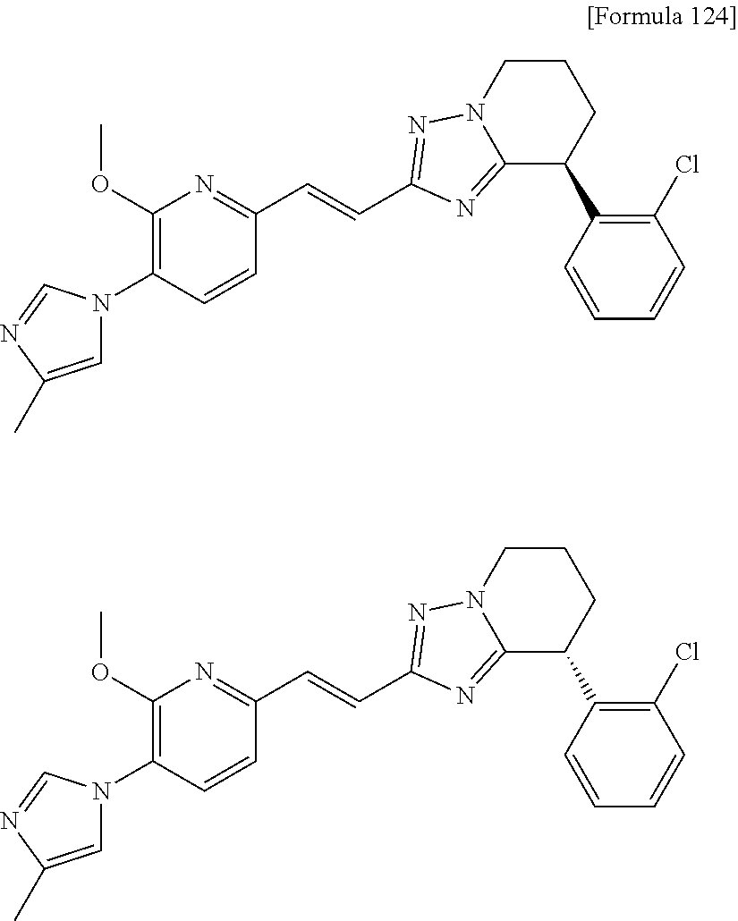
C1(OC)=C(N2C=C(C)N=C2)C=CC(C=CC2=NN3CCCC(C4=C(Cl)C=CC=C4)C3=N2)=N1.C1(OC)=C(N2C=C(C)N=C2)C=CC(C=CC2=NN3CCCC(C4=C(Cl)C=CC=C4)C3=N2)=N1
